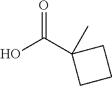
O=C(C1(C)CCC1)O
